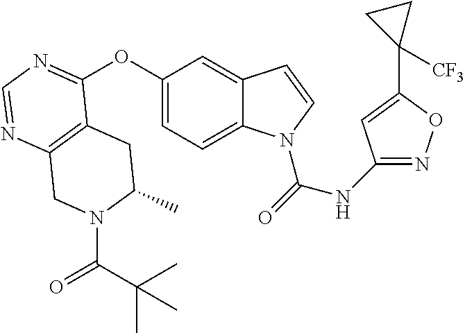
C12=C(N=CN=C1OC1=CC=C3C(=C1)C=CN3C(=O)NC1=NOC(C3([CF3])CC3)=C1)CN(C(C(C)(C)C)=O)C(C)C2
